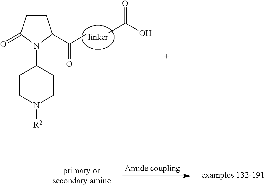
C1CC(=O)N(C2CCN([R2])CC2)C1C(C)=O.CC(O)=O
